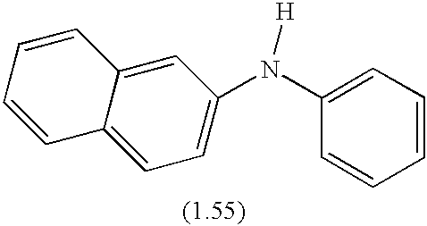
C1=CC=CC2=CC(N(C3=CC=CC=C3)[H])=CC=C12
